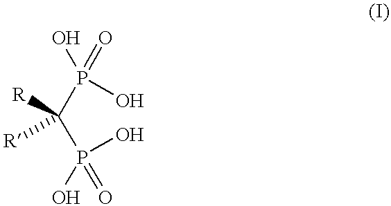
[R]C([R])(P(O)(=O)O)P(=O)(O)O
